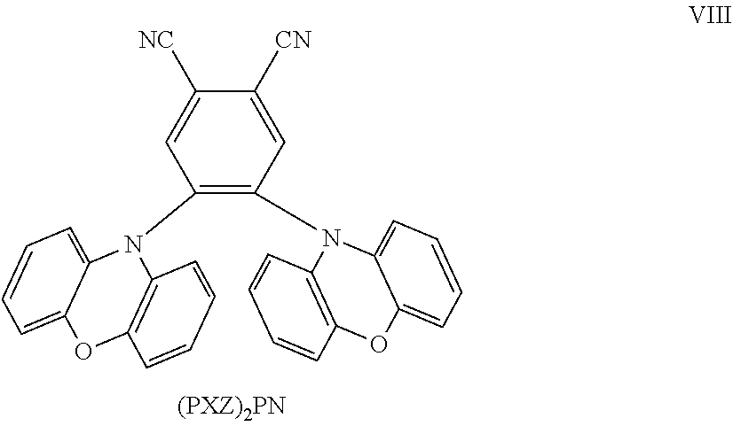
C1(N2C3=C(C=CC=C3)OC3=CC=CC=C23)=C(N2C3=C(C=CC=C3)OC3=CC=CC=C23)C=C([CN])C([NC])=C1
